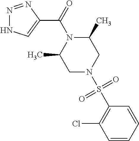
N1=NC(C(=O)N2C(C)CN(S(C3=C(Cl)C=CC=C3)(=O)=O)CC2C)=CN1
